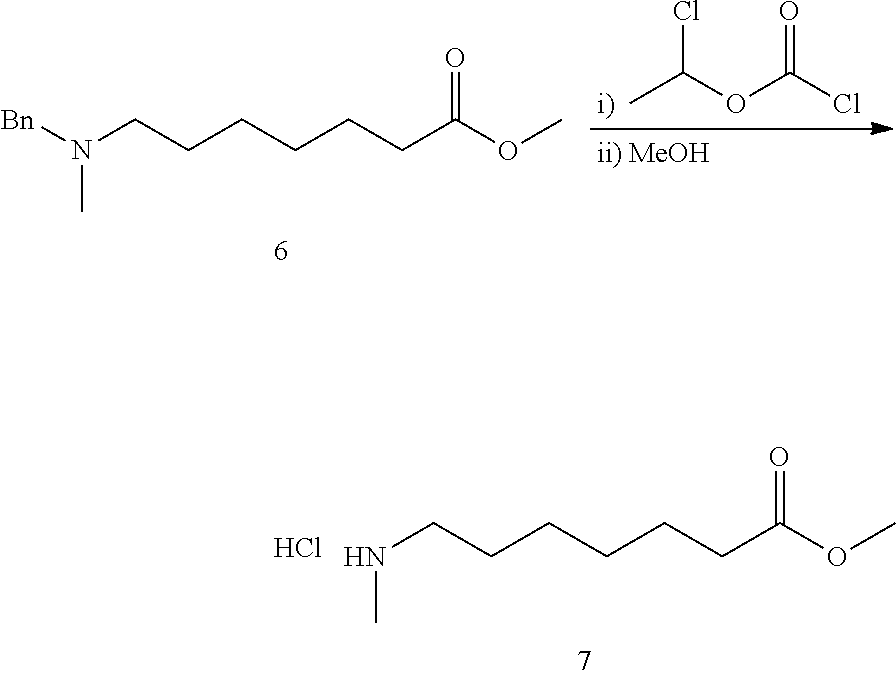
N(CCCCCCC(OC)=O)C.Cl.CC(OC(Cl)=O)Cl.N(CCCCCCC(OC)=O)([Bn])C
